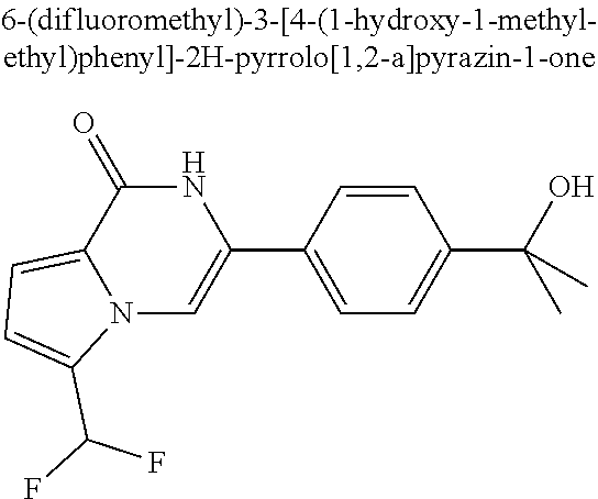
N12C=C(C3=CC=C(C(O)(C)C)C=C3)NC(=O)C1=CC=C2C(F)F
